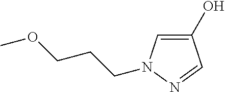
C1(O)=CN(CCCOC)N=C1
